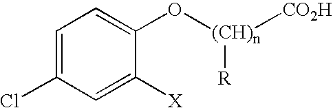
C1=C(Cl)C=C([X])C(O[(CH)n]([CO2H])[R])=C1
